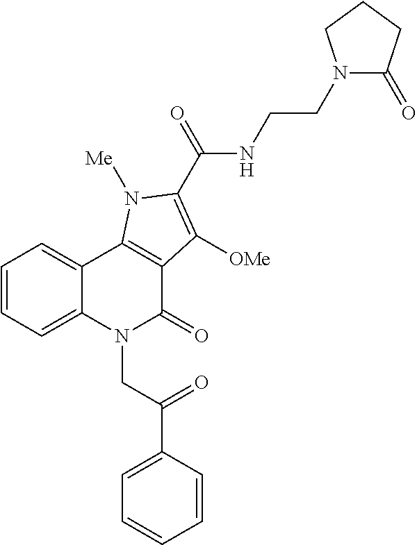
C1=CC=C2C(=C1)C1=C(C(=O)N2CC(C2=CC=CC=C2)=O)C([OMe])=C(C(=O)NCCN2C(=O)CCC2)N1[Me]
